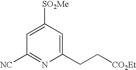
[SO2Me]C1=CC([NC])=NC(CC[CO2Et])=C1
